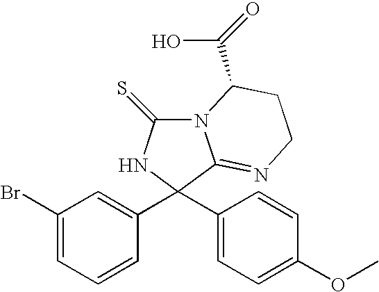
N12C(=S)NC(C3=CC(Br)=CC=C3)(C3=CC=C(OC)C=C3)C1=NCCC2C(=O)O
